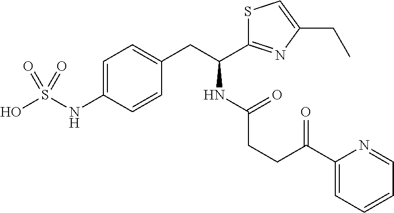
C1=C(NS(O)(=O)=O)C=CC(CC(C2=NC(CC)=CS2)NC(=O)CCC(C2=CC=CC=N2)=O)=C1
